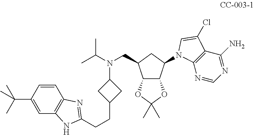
C1=CC(C(C)(C)C)=CC2=C1N=C(CCC1CC(N(C(C)C)CC3CC(N4C5=C(C(N)=NC=N5)C(Cl)=C4)C4C3OC(C)(C)O4)C1)N2
